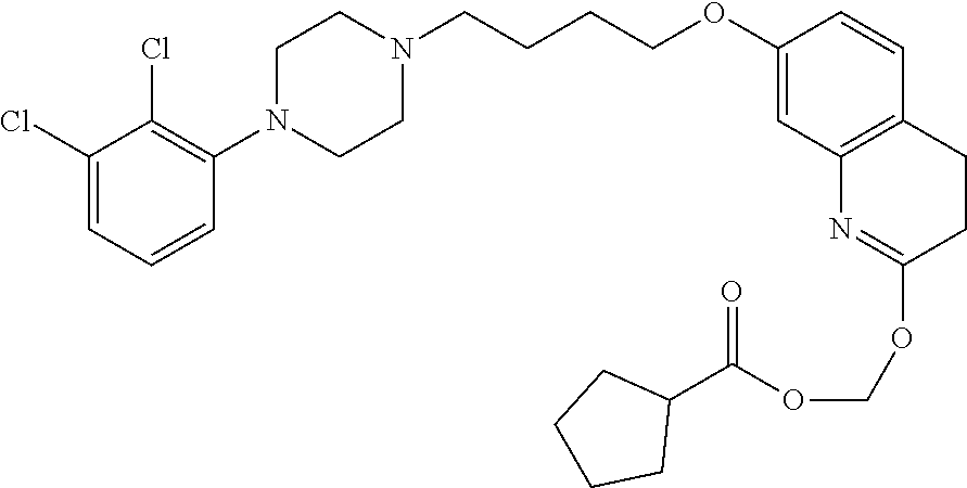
C1(Cl)=CC=CC(N2CCN(CCCCOC3=CC4=C(C=C3)CCC(OCOC(C3CCCC3)=O)=N4)CC2)=C1Cl
